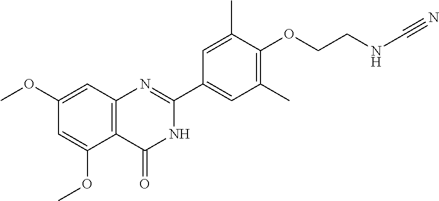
C12=C(C=C(OC)C=C1OC)N=C(C1=CC(C)=C(OCCNC#N)C(C)=C1)NC2=O
